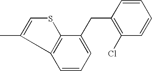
C(C1=C(Cl)C=CC=C1)C1=CC=CC2=C1SC=C2C
